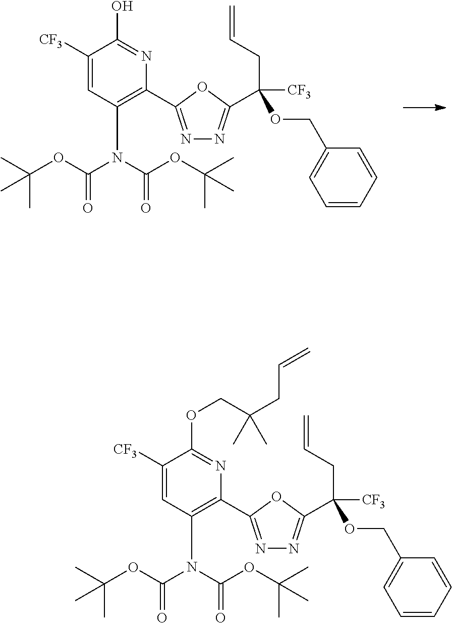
N1=C(C2=C(N(C(=O)OC(C)(C)C)C(=O)OC(C)(C)C)C=C([CF3])C(OCC(CC=C)(C)C)=N2)OC(C([CF3])(OCC2=CC=CC=C2)CC=C)=N1.N1=C(C2=C(N(C(=O)OC(C)(C)C)C(=O)OC(C)(C)C)C=C([CF3])C(O)=N2)OC(C([CF3])(OCC2=CC=CC=C2)CC=C)=N1
